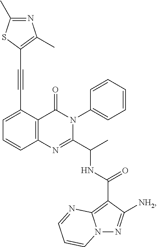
C1=C(C#CC2=C(C)N=C(C)S2)C2=C(C=C1)N=C(C(C)NC(=O)C1=C3N(N=C1[NH2])C=CC=N3)N(C1=CC=CC=C1)C2=O
